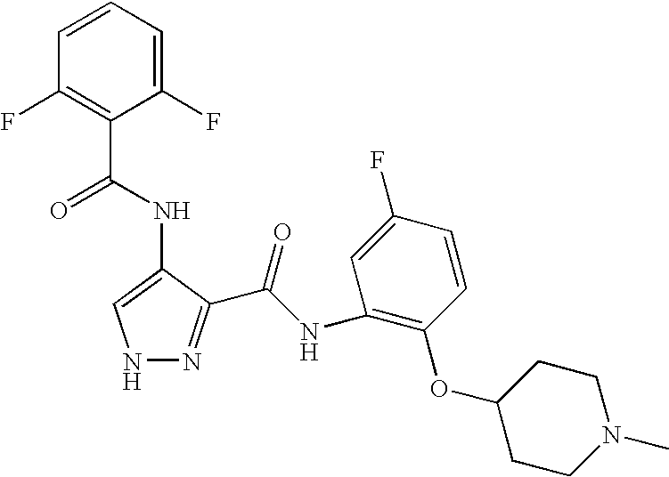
N1N=C(C(=O)NC2=C(OC3CCN(C)CC3)C=CC(F)=C2)C(NC(C2=C(F)C=CC=C2F)=O)=C1
